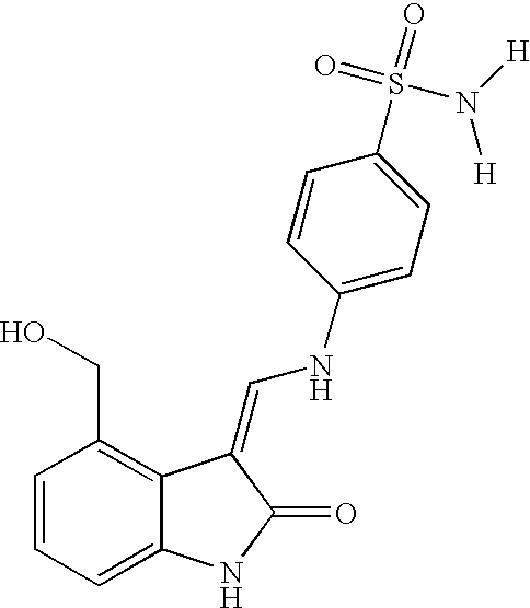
C1=CC=C2C(=C1CO)C(=CNC1=CC=C(S(=O)(=O)N([H])[H])C=C1)C(=O)N2
